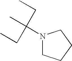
N1(C(C)(CC)CC)CCCC1
